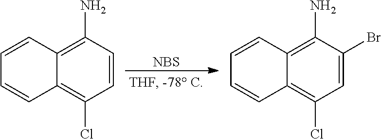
C1=CC2=C(N)C=CC(Cl)=C2C=C1.C1=CC2=C(N)C(Br)=CC(Cl)=C2C=C1.[NBS]
